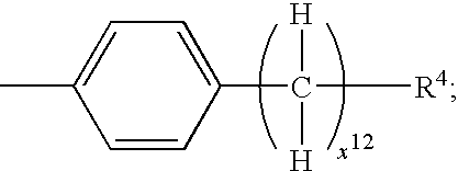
C1=C(C([H])([H])[R4])C=CC(C)=C1
